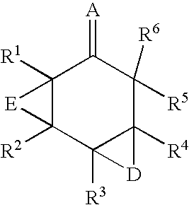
C12([R3])C([R4])(C([R5])([R6])C(=[A])C3([R1])C1([R2])[E]3)[D]2
